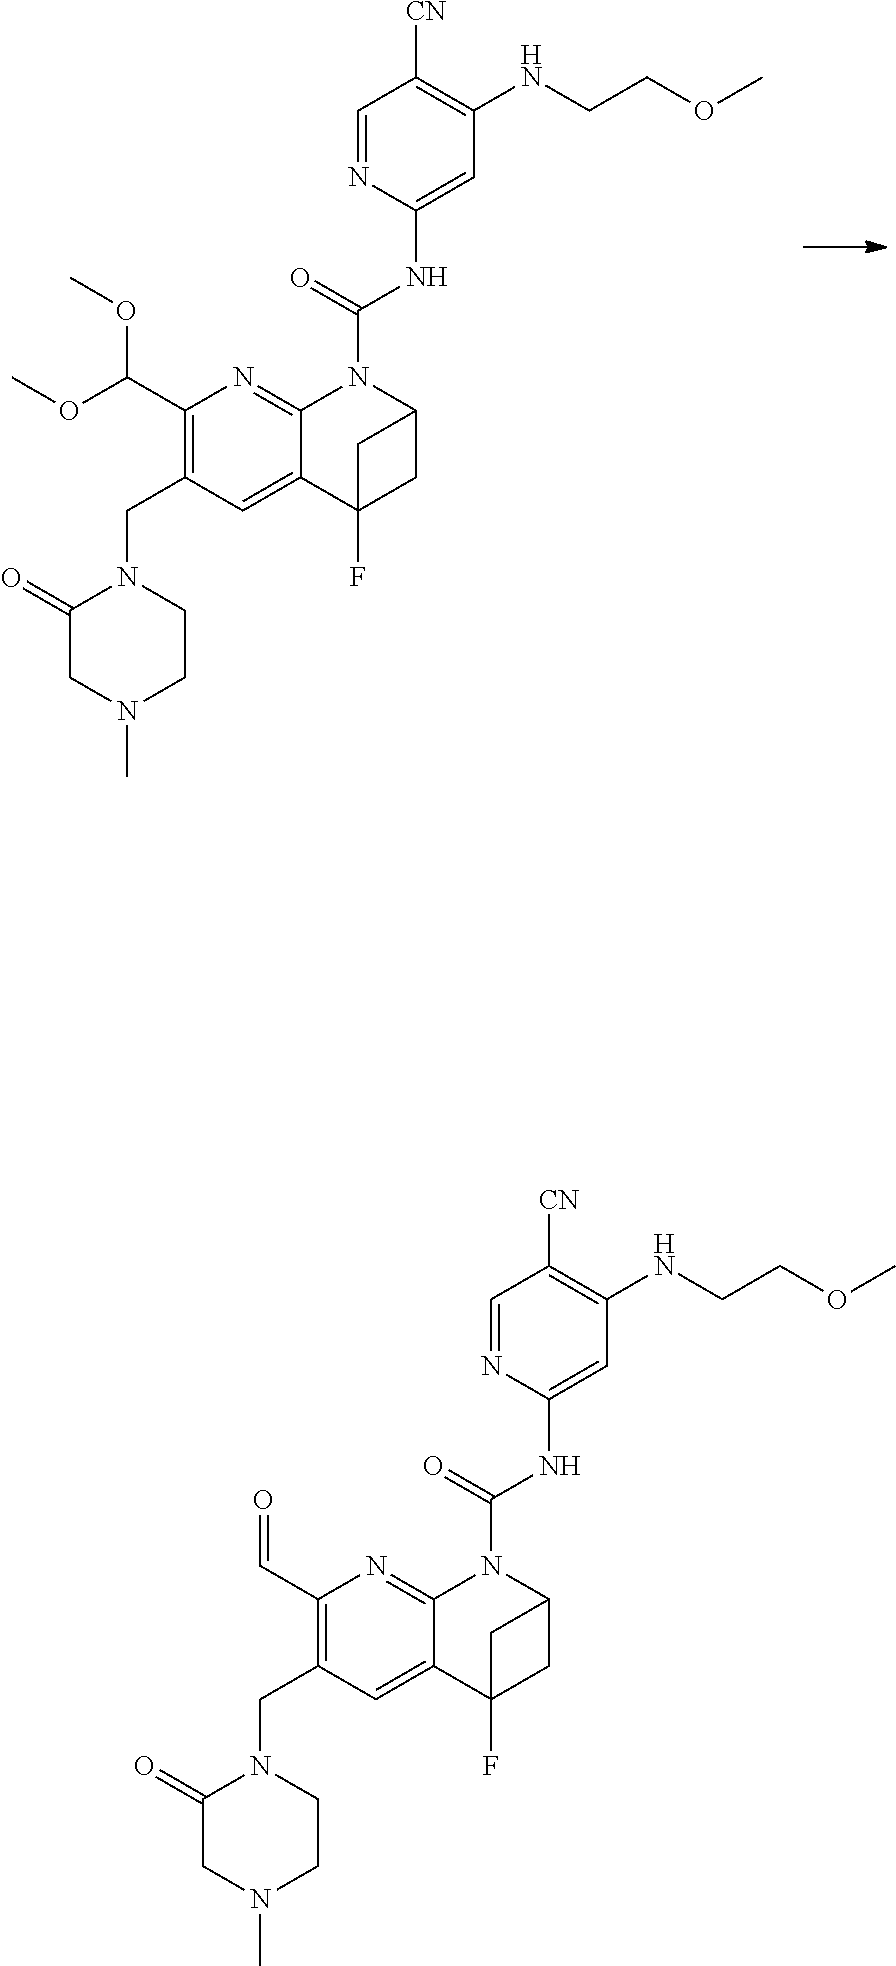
C(=O)(NC1=CC(NCCOC)=C([CN])C=N1)N1C2=NC(C=O)=C(CN3C(=O)CN(C)CC3)C=C2C2(F)CC1C2.C(=O)(NC1=CC(NCCOC)=C([CN])C=N1)N1C2=NC(C(OC)OC)=C(CN3C(=O)CN(C)CC3)C=C2C2(F)CC1C2
